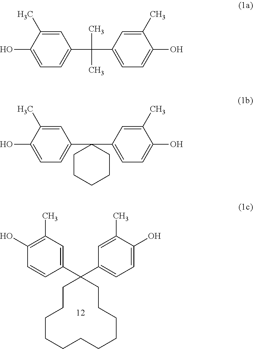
C1(O)=C(C)C=C(C2(C3=CC=C(O)C(C)=C3)CCCCCCCCCCC2)C=C1.C1=C(C)C(O)=CC=C1C(C)(C)C1=CC=C(O)C(C)=C1.C1=C(C)C(O)=CC=C1C1(C2=CC=C(O)C(C)=C2)CCCCC1
